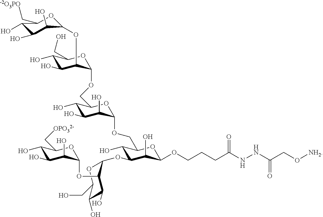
C1(O)C(O)C(O)C(OC2C(O)C(O)C(CO)OC2OCC2C(O)C(O)C(O)C(OCC3C(O)C(OC4C(OC5C(O)C(O)C(O)C(C[OPO32-])O5)C(O)C(O)C(CO)O4)C(O)C(OCCCC(NNC(CO[NH2])=O)=O)O3)O2)OC1C[-2O3PO]
